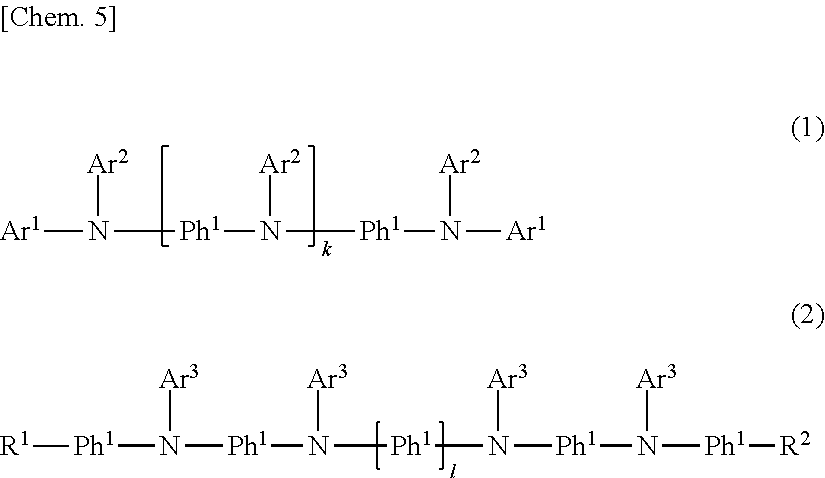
[Ar1]N([Ar2])[Ph1]N([Ar2])[Ph1]N([Ar2])[Ar1].[Ph1](N([Ar3])[Ph1]N([Ar3])[Ph1]N([Ar3])[Ph1]N([Ar3])[Ph1][R2])[R1]
